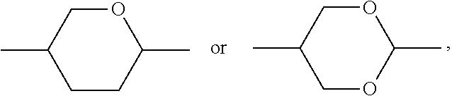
C1OC(C)OCC1C.C1CC(C)OCC1C
